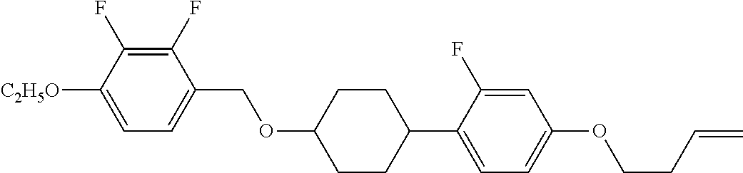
C1(F)=C(F)C([C2H5O])=CC=C1COC1CCC(C2=CC=C(OCCC=C)C=C2F)CC1
